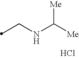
C(NC([Me])[Me])C.Cl
